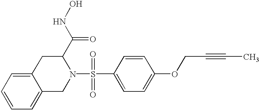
C1=CC=C2C(=C1)CN(S(C1=CC=C(OCC#CC)C=C1)(=O)=O)C(C(NO)=O)C2
